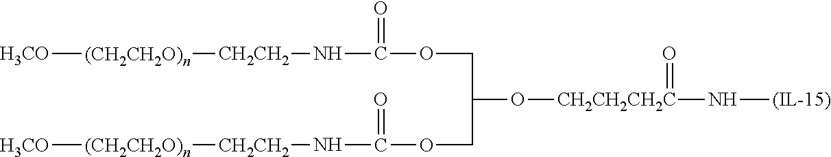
[H3CO][(CH2CH2O)n][CH2CH2]NC(OCC(O[CH2CH2CH2C](N[(IL-15)])=O)COC(N[CH2CH2][(CH2CH2O)n][H3CO])=O)=O
